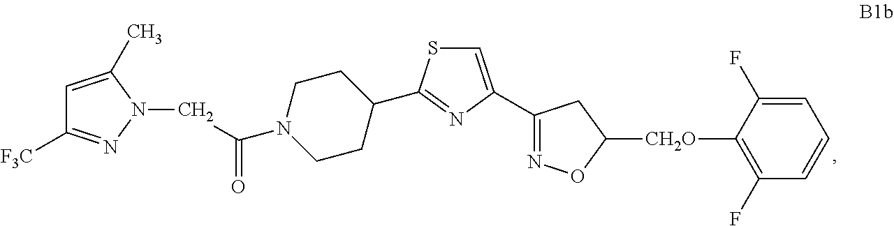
C1=C(C)N(CC(=O)N2CCC(C3=NC(C4=NOC([CH2O]C5=C(F)C=CC=C5F)C4)=CS3)CC2)N=C1[F3C]
